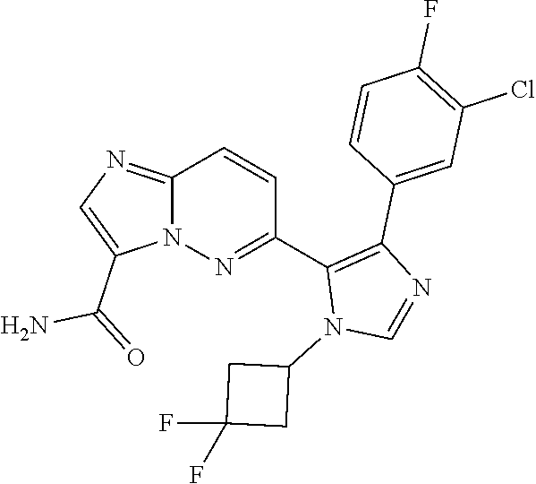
C12=NC=C(C(=O)N)N1N=C(C1=C(C3=CC(Cl)=C(F)C=C3)N=CN1C1CC(F)(F)C1)C=C2
